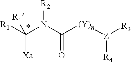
[R1]C(N(C([(Y)n][Z]([R4])[R3])=O)[R2])([Xa])[R1]
